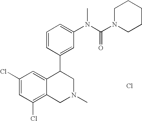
C1(Cl)=C2C(=CC(Cl)=C1)C(C1=CC(N(C(=O)N3CCCCC3)C)=CC=C1)CN(C)C2.Cl
